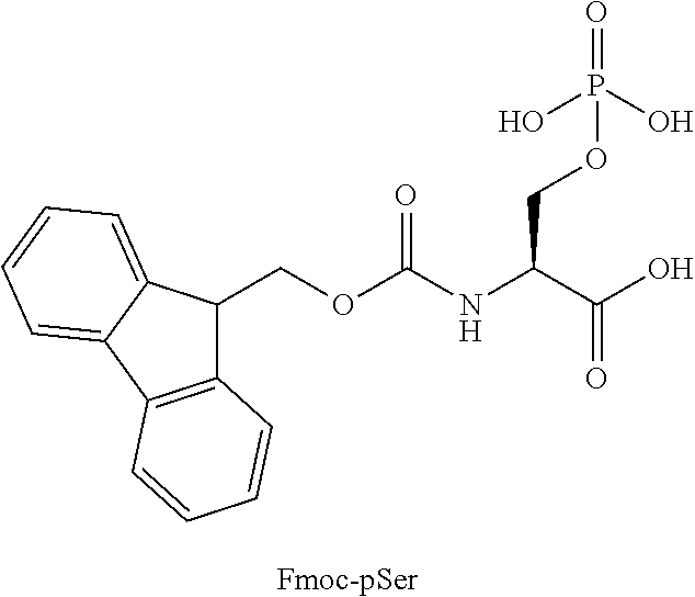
[Fmoc-pSer].C12=C(C3=CC=CC=C3C1COC(NC(C(O)=O)COP(=O)(O)O)=O)C=CC=C2
